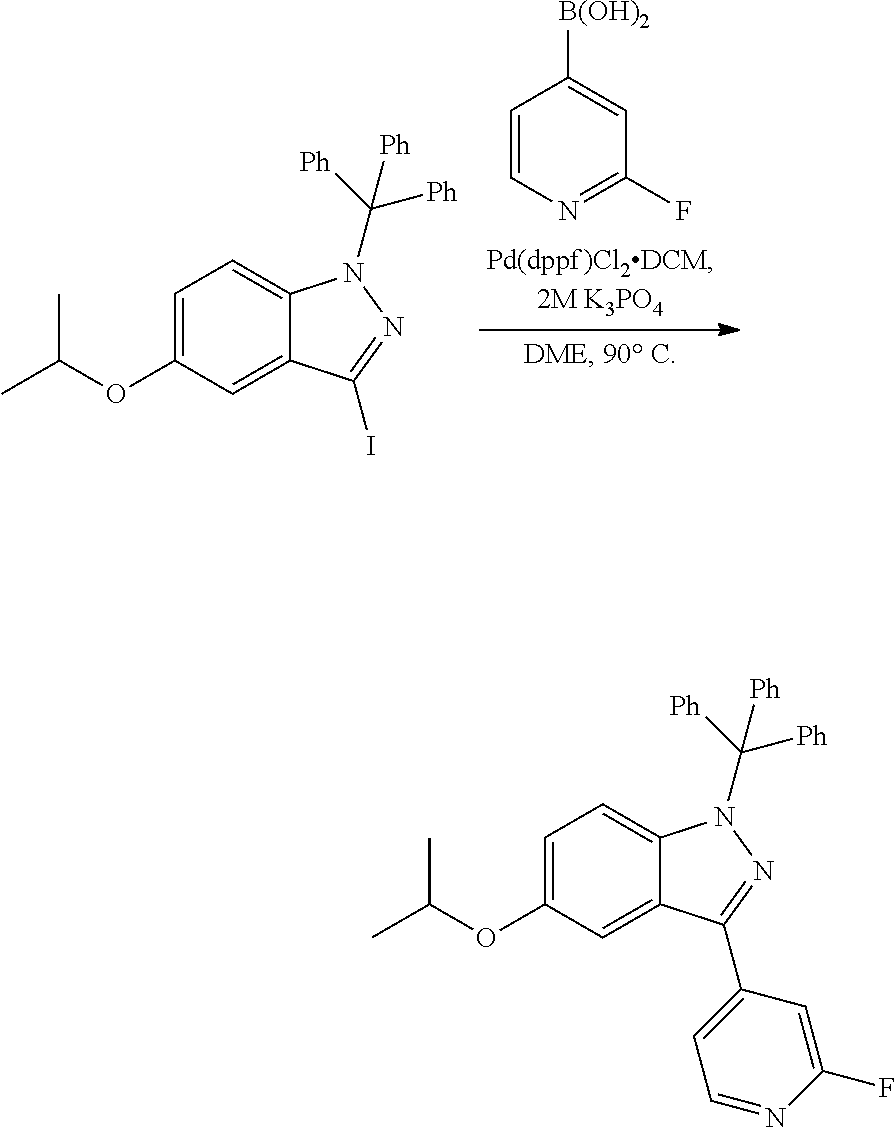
C1=CN=C(F)C=C1[B(OH)2].C1=C(OC(C)C)C=C2C(=C1)N(C([Ph])([Ph])[Ph])N=C2I.C1=C(OC(C)C)C=C2C(=C1)N(C([Ph])([Ph])[Ph])N=C2C1=CC=NC(F)=C1
